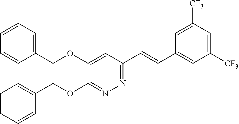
C1(OCC2=CC=CC=C2)=CC(C=CC2=CC([CF3])=CC([CF3])=C2)=NN=C1OCC1=CC=CC=C1
